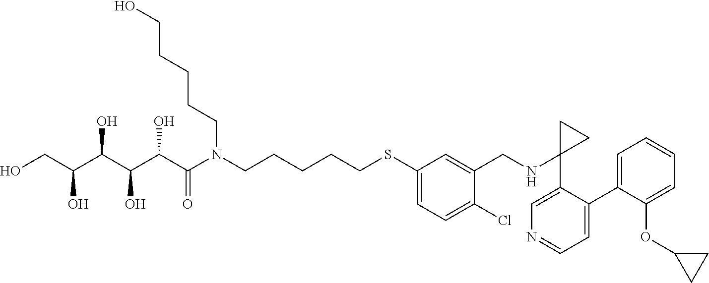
OCC(C(C(C(C(N(CCCCCSC1=CC=C(Cl)C(CNC2(C3=CN=CC=C3C3=CC=CC=C3OC3CC3)CC2)=C1)CCCCCO)=O)O)O)O)O
